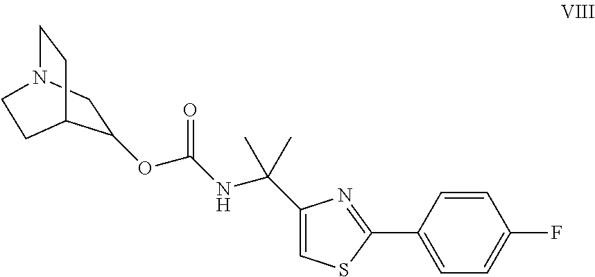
C1(C2=NC(C(NC(OC3CN4CCC3CC4)=O)(C)C)=CS2)=CC=C(F)C=C1
